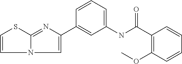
N12C(=NC(C3=CC(NC(C4=C(OC)C=CC=C4)=O)=CC=C3)=C1)SC=C2
